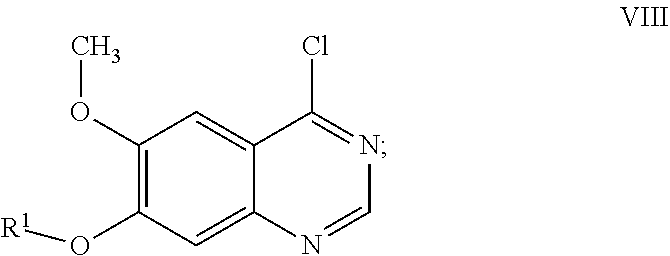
C1(OC)=C(O[R1])C=C2C(=C1)C(Cl)=NC=N2
